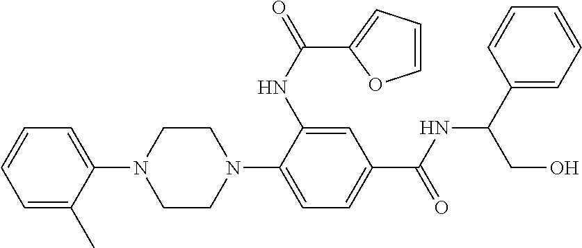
C1=C(C)C(N2CCN(C3=CC=C(C(NC(CO)C4=CC=CC=C4)=O)C=C3NC(=O)C3=CC=CO3)CC2)=CC=C1
